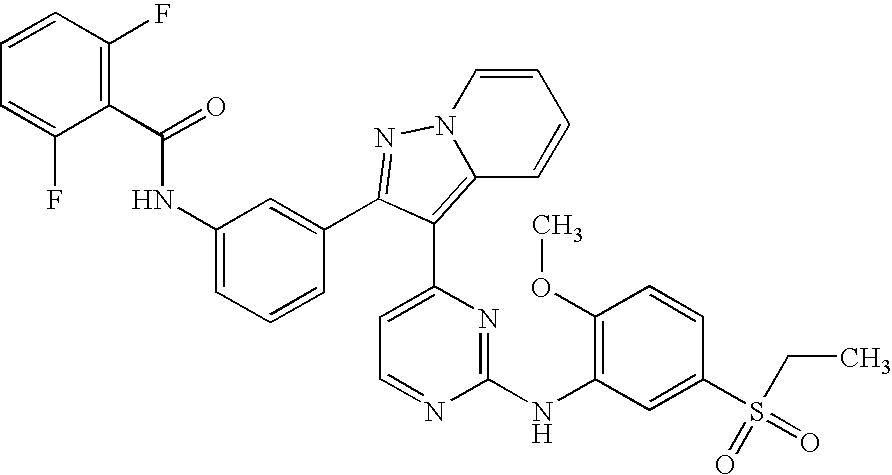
C1(C(=O)NC2=CC=CC(C3=NN4C=CC=CC4=C3C3=CC=NC(NC4=C(OC)C=CC(S(=O)(CC)=O)=C4)=N3)=C2)=C(F)C=CC=C1F
